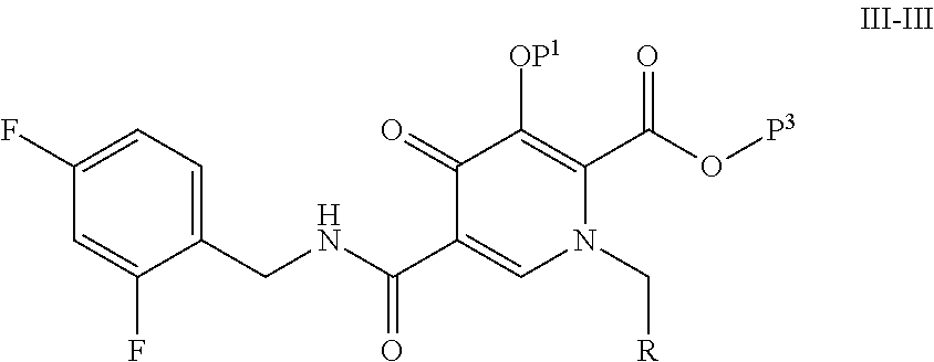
C1(CNC(=O)C2=CN(C[R])C(C(O[P3])=O)=C([OP1])C2=O)=CC=C(F)C=C1F
